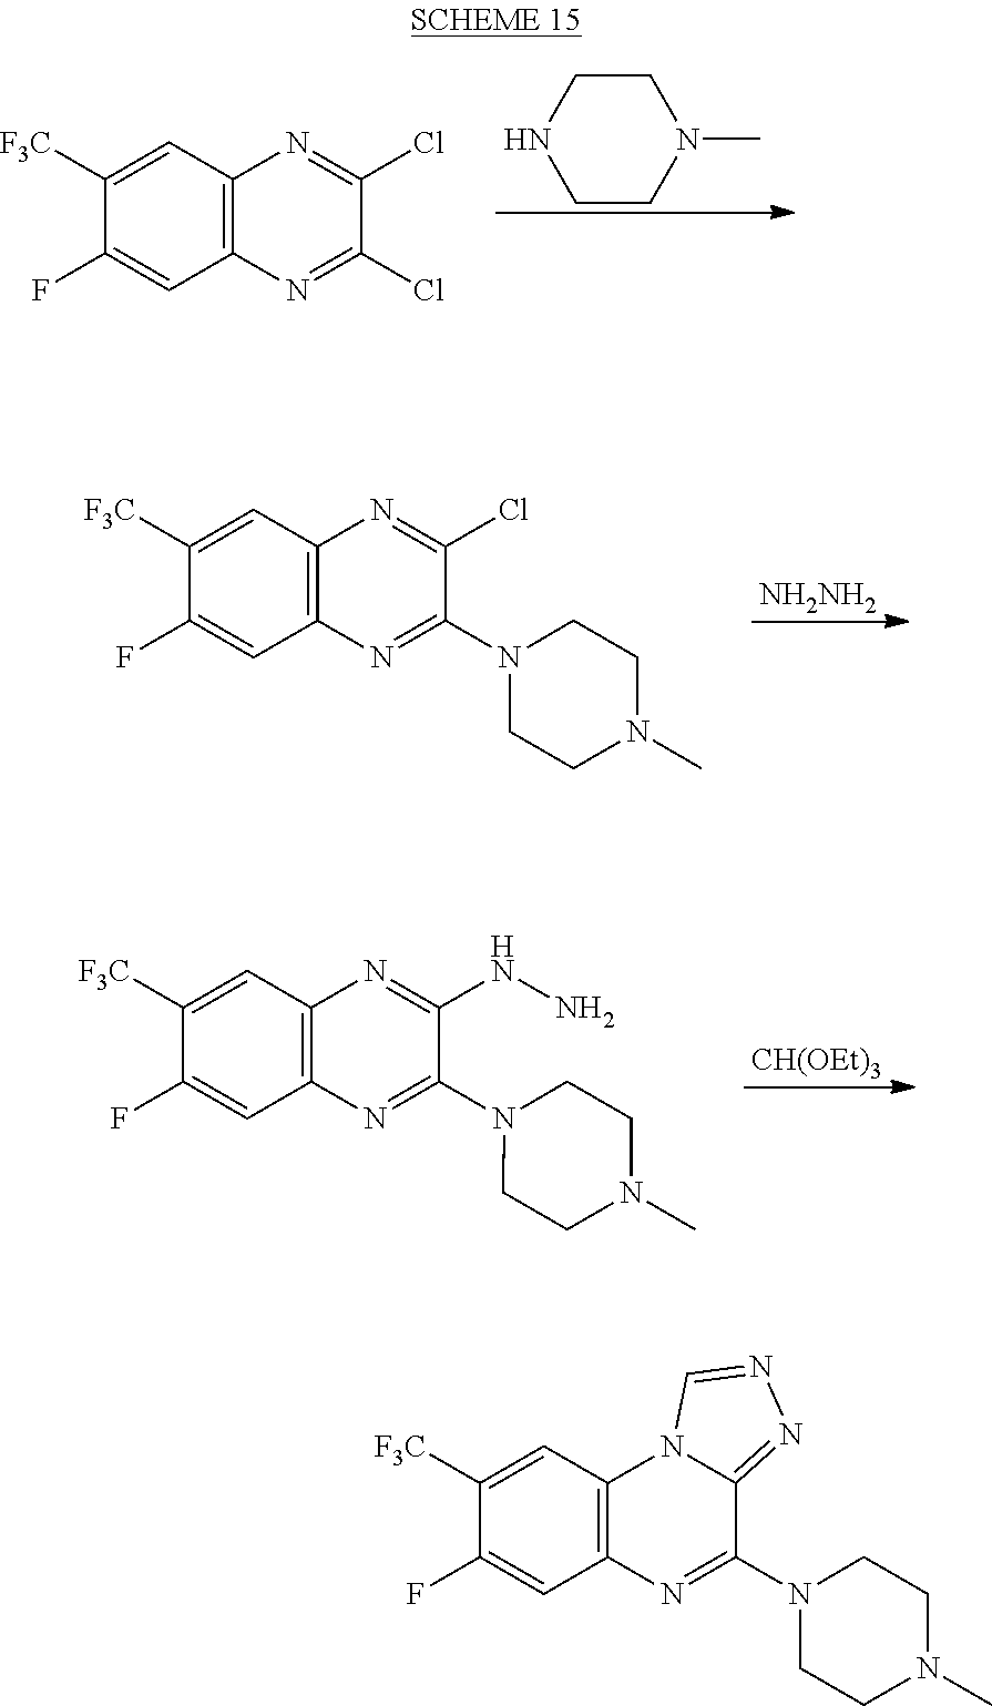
C1CN(C)CCN1.C12=C(C=C([F3C])C(F)=C1)N=C(Cl)C(Cl)=N2.[NH2NH2].C12=C(C=C([F3C])C(F)=C1)N=C(Cl)C(N1CCN(C)CC1)=N2.[CH(OEt)3].C12=C(C=C([F3C])C(F)=C1)N=C(NN)C(N1CCN(C)CC1)=N2.C12=C(C=C([F3C])C(F)=C1)N1C(=NN=C1)C(N1CCN(C)CC1)=N2
